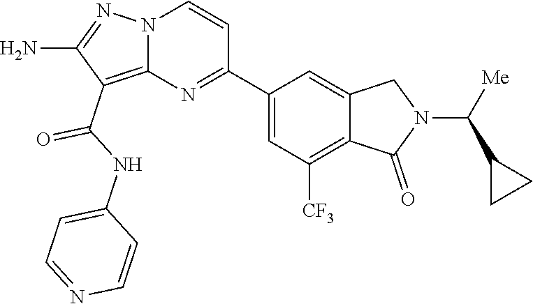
C(NC1=CC=NC=C1)(=O)C1=C2N(N=C1N)C=CC(C1=CC([CF3])=C3C(=C1)CN(C(C1CC1)[Me])C3=O)=N2
